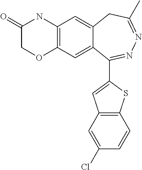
C12=C(C=C3C(=C1)CC(C)=NN=C3C1=CC3=C(S1)C=CC(Cl)=C3)OCC(=O)N2
